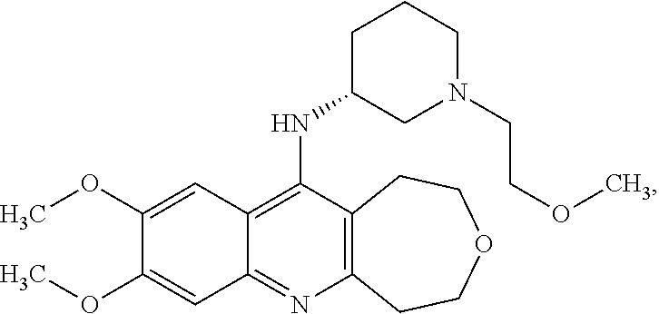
C12=C(N=C3C(=C1NC1CN(CCOC)CCC1)C=C(OC)C(OC)=C3)CCOCC2
